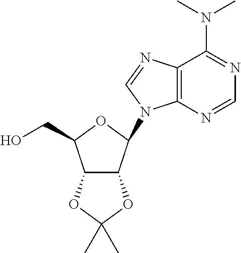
C1=NC2=C(C(N(C)C)=N1)N=CN2C1C2C(C(CO)O1)OC(C)(C)O2
